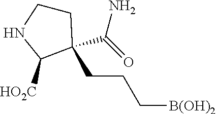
C1CNC([HO2C])C1(CCC[B(OH)2])C(=O)N
